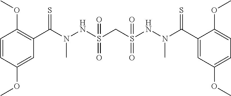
C1(C(N(NS(CS(NN(C(C2=CC(OC)=CC=C2OC)=S)C)(=O)=O)(=O)=O)C)=S)=C(OC)C=CC(OC)=C1
